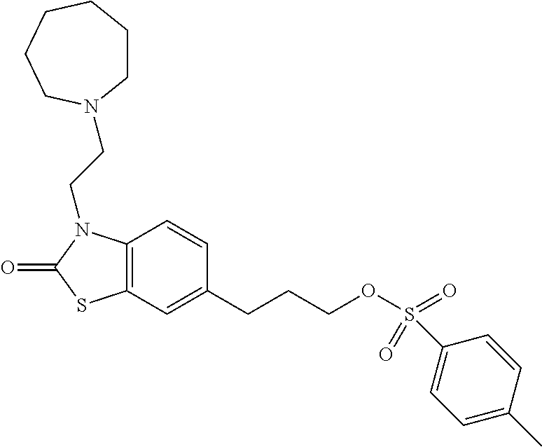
C1=CC2=C(C=C1CCCOS(C1=CC=C(C)C=C1)(=O)=O)SC(=O)N2CCN1CCCCCC1
